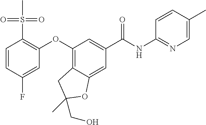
C1=CC(F)=CC(OC2=C3C(=CC(C(NC4=NC=C(C)C=C4)=O)=C2)OC(CO)(C)C3)=C1S(C)(=O)=O
